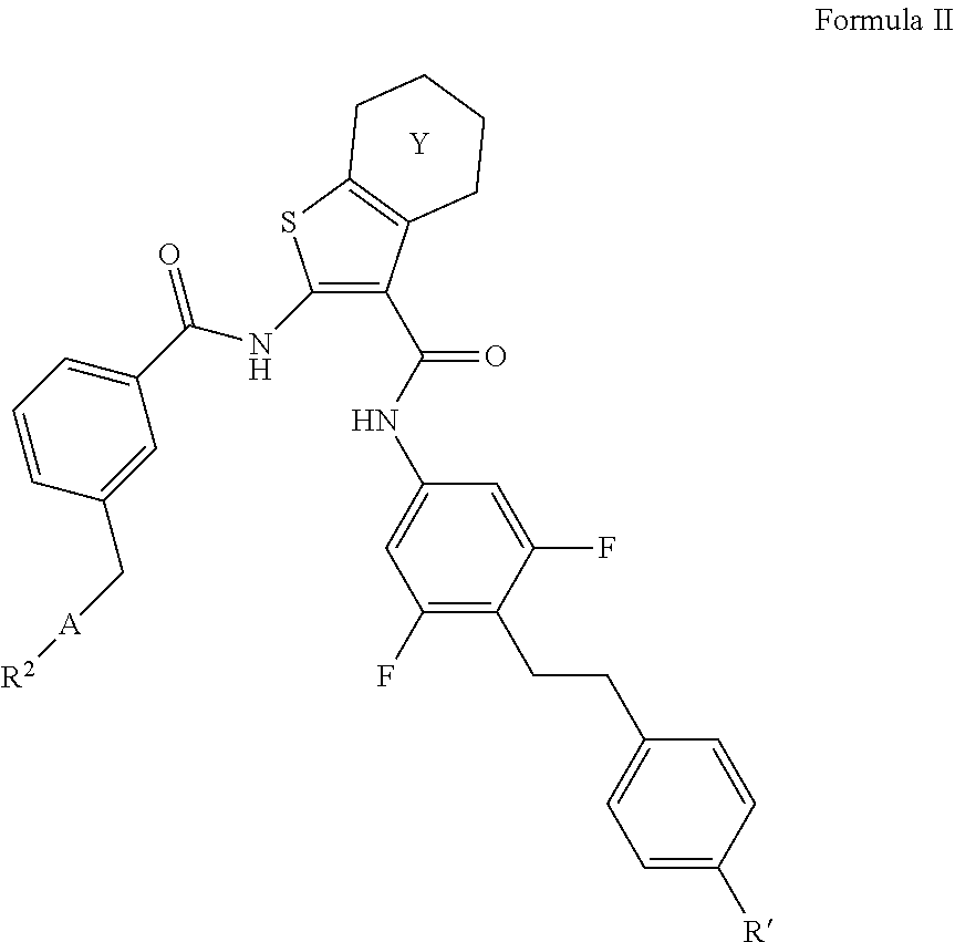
C1(C(=O)NC2=CC(F)=C(CCC3=CC=C([R])C=C3)C(F)=C2)=C(NC(=O)C2=CC=CC(C[A][R2])=C2)SC2=C1CCCC2.[Y]
